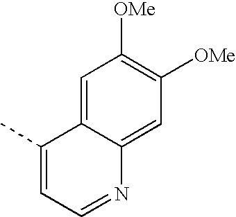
C1=C2C(=CC([OMe])=C1[OMe])N=CC=C2C
